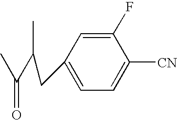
C1(F)=CC(CC(C(C)=O)C)=CC=C1[CN]
